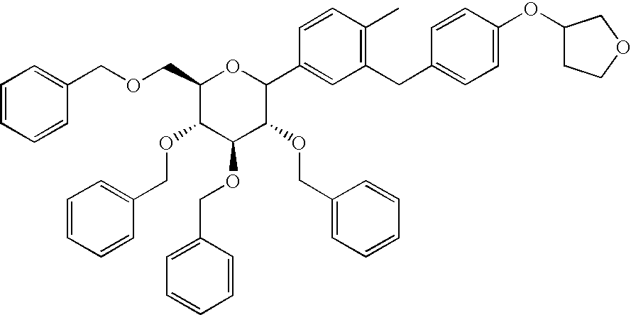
C1=CC=CC(COCC2C(OCC3=CC=CC=C3)C(OCC3=CC=CC=C3)C(OCC3=CC=CC=C3)C(C3=CC(CC4=CC=C(OC5CCOC5)C=C4)=C(C)C=C3)O2)=C1
